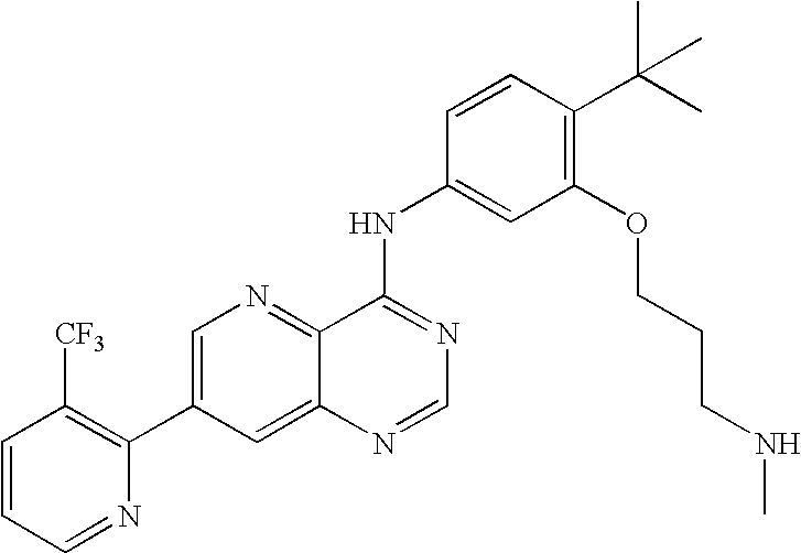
C1=CC=NC(C2=CN=C3C(=C2)N=CN=C3NC2=CC(OCCCNC)=C(C(C)(C)C)C=C2)=C1[CF3]
